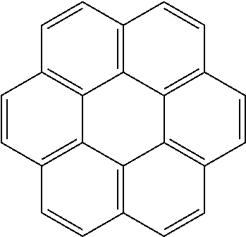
C1=CC2=C3C4=C1C=CC1=C4C4=C(C=CC5=C4C3=C(C=C2)C=C5)C=C1
